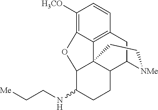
C1([H3CO])=C2C3=C(C=C1)CC1C4C3(C(C(NCC[Me])CC4)O2)CC[NMe]1
